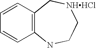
C1=CC2=C(C=C1)NCC[NHHCl]C2
